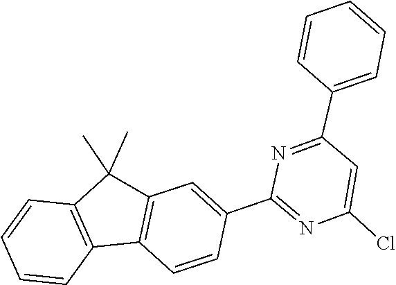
C1(C2=CC3=C(C4=C(C3(C)C)C=CC=C4)C=C2)=NC(Cl)=CC(C2=CC=CC=C2)=N1
